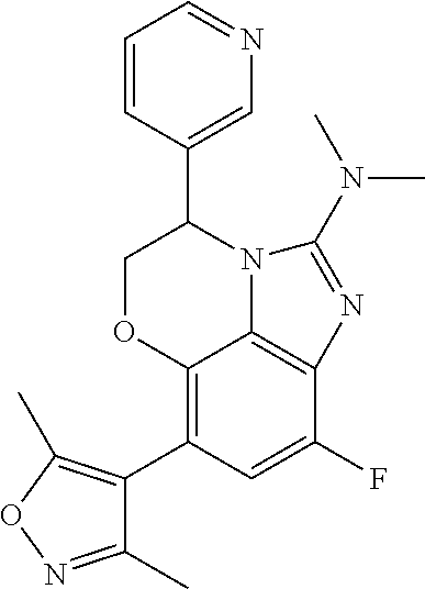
C12=C(C3=C(C)ON=C3C)C=C(F)C3=C1N(C(C1=CN=CC=C1)CO2)C(N(C)C)=N3
